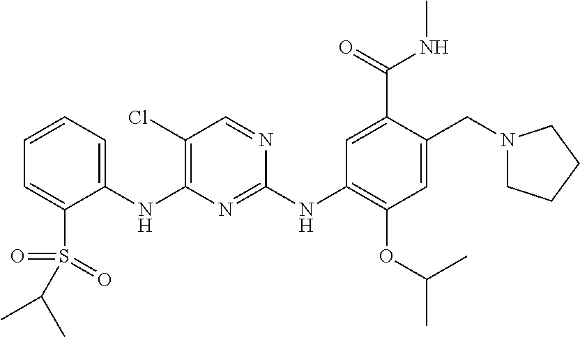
C1(NC2=C(Cl)C=NC(NC3=C(OC(C)C)C=C(CN4CCCC4)C(C(=O)NC)=C3)=N2)=CC=CC=C1S(=O)(=O)C(C)C
